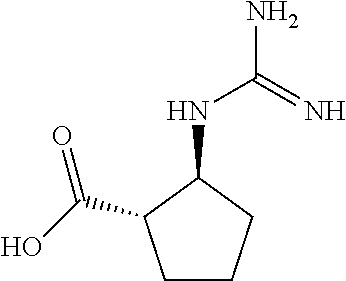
C1(NC(N)=N)C(C(O)=O)CCC1
